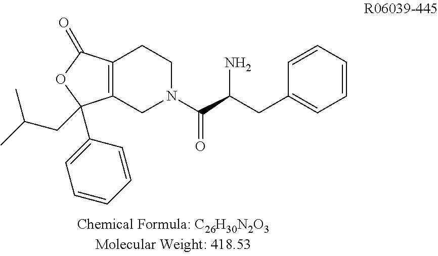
C12=C(CN(C(=O)C(CC3=CC=CC=C3)N)CC1)C(C1=CC=CC=C1)(CC(C)C)OC2=O
